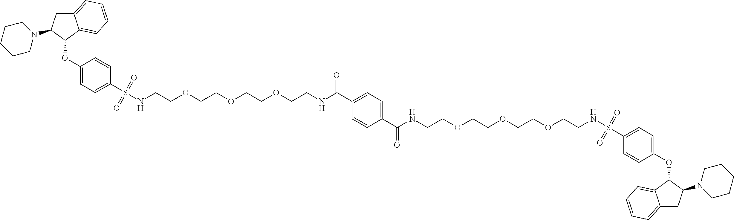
C12=CC=CC=C1C(OC1=CC=C(S(NCCOCCOCCOCCNC(C3=CC=C(C(NCCOCCOCCOCCNS(C4=CC=C(OC5C6=CC=CC=C6CC5N5CCCCC5)C=C4)(=O)=O)=O)C=C3)=O)(=O)=O)C=C1)C(N1CCCCC1)C2
